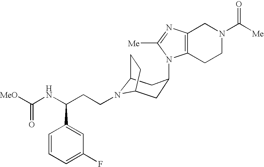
N1(CCC(NC([MeO])=O)C2=CC(F)=CC=C2)C2CC(N3C4=C(CN(C(=O)[Me])CC4)N=C3[Me])CC1CC2
